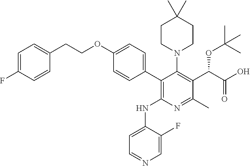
C1(C2=CC=C(OCCC3=CC=C(F)C=C3)C=C2)=C(NC2=CC=NC=C2F)N=C(C)C(C(C(O)=O)OC(C)(C)C)=C1N1CCC(C)(C)CC1
